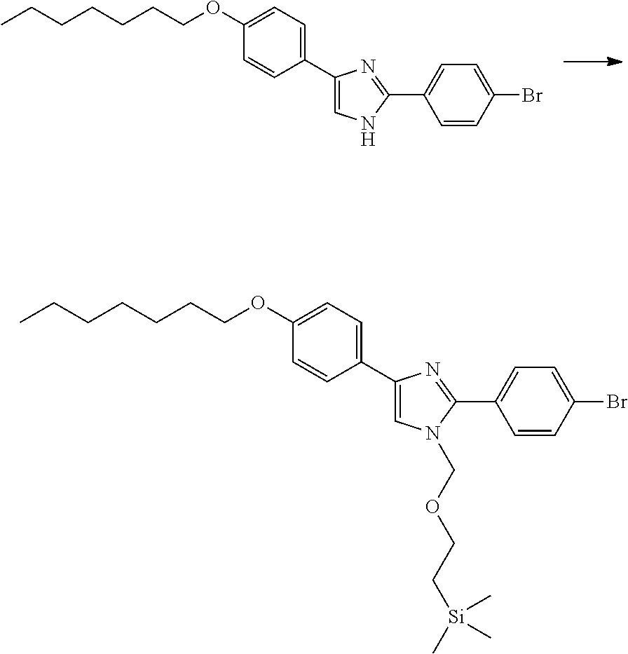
CCCCCCCOC1=CC=C(C2=CNC(C3=CC=C(Br)C=C3)=N2)C=C1.CCCCCCCOC1=CC=C(C2=CN(COCC[Si](C)(C)C)C(C3=CC=C(Br)C=C3)=N2)C=C1
